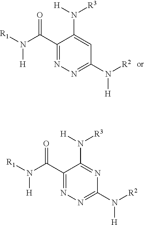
O=C(C1=NN=C(N([R2])[H])C=C1N([H])[R3])N([R1])[H].O=C(C1=NN=C(N([R2])[H])N=C1N([H])[R3])N([R1])[H]
